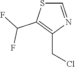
S1C=NC(CCl)=C1C(F)F
